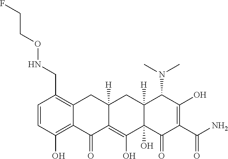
C1=CC(O)=C2C(=C1CNOCCF)CC1([H])C(=C(O)C3(O)C([H])(C1)C(N(C)C)C(O)=C(C(N)=O)C3=O)C2=O
